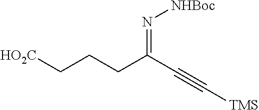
N(=C(C#C[TMS])CCC[HO2C])[NHBoc]
